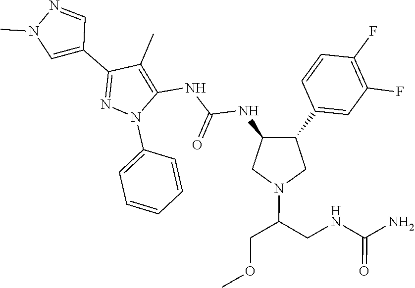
C1(C2=CN(C)N=C2)=NN(C2=CC=CC=C2)C(NC(NC2C(C3=CC(F)=C(F)C=C3)CN(C(CNC(N)=O)COC)C2)=O)=C1C
